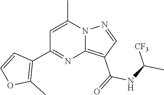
C12=C(C(=O)NC(C)[CF3])C=NN1C(C)=CC(C1=C(C)OC=C1)=N2
